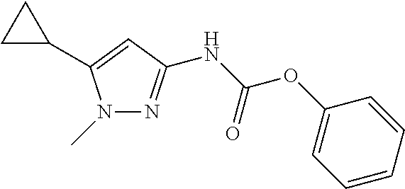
N1(C)N=C(NC(OC2=CC=CC=C2)=O)C=C1C1CC1
